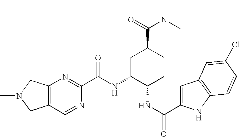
C12=C(CN(C)C1)N=C(C(NC1C(NC(C3=CC4=C(N3)C=CC(Cl)=C4)=O)CCC(C(N(C)C)=O)C1)=O)N=C2
